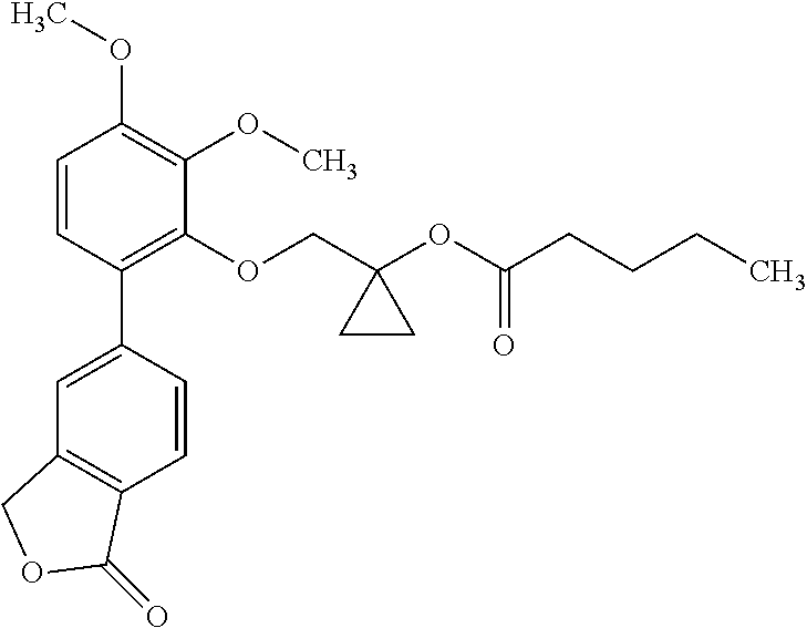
C1=CC(C2=CC3=C(C=C2)C(=O)OC3)=C(OCC2(OC(CCCC)=O)CC2)C(OC)=C1OC
